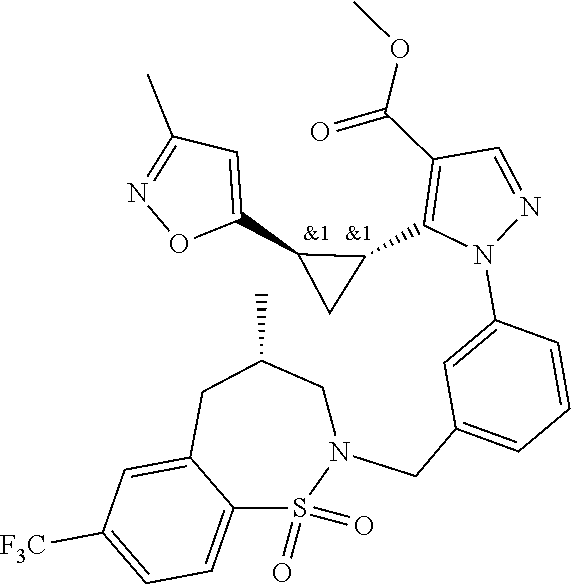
C1=C(N2N=CC(C(=O)OC)=C2C2C(C3=CC(C)=NO3)C2)C=CC=C1CN1CC(C)CC2=CC([F3C])=CC=C2S1(=O)=O
